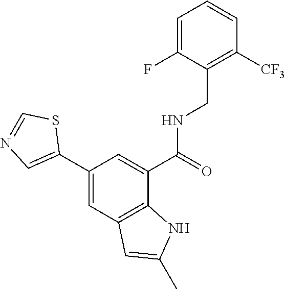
S1C=NC=C1C1=CC2=C(C(C(NCC3=C([CF3])C=CC=C3F)=O)=C1)NC(C)=C2
